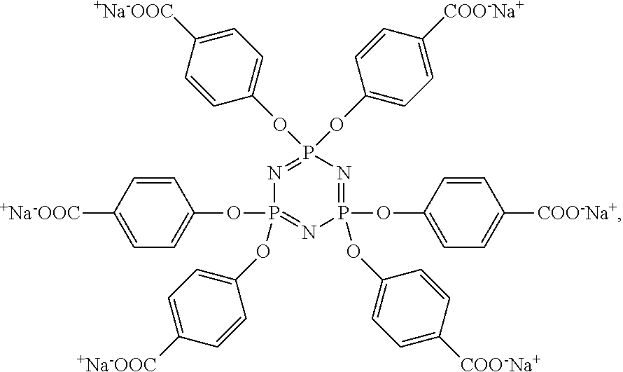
P1(OC2=CC=C([COO-Na+])C=C2)(OC2=CC=C([+Na-OOC])C=C2)=NP(OC2=CC=C([+Na-OOC])C=C2)(OC2=CC=C([+Na-OOC])C=C2)=NP(OC2=CC=C([COO-Na+])C=C2)(OC2=CC=C([COO-Na+])C=C2)=N1
